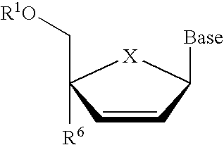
C1=CC([Base])[X]C1([R6])C[R1O]
